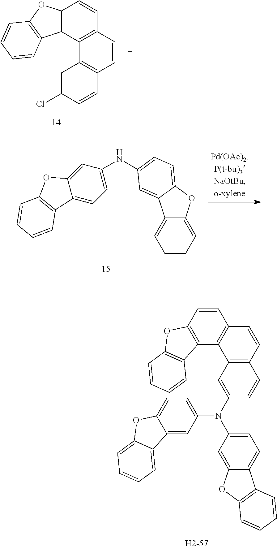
C12=C(C3=C(C=C1)C=CC1=C3C=C(Cl)C=C1)C1=C(O2)C=CC=C1.C1=C2C(=CC=C1)C1=CC(NC3=CC=C4C(=C3)OC3=C4C=CC=C3)=CC=C1O2.C12=C(C3=C(C=C1)C=CC1=C3C=C(N(C3=CC=C4C(=C3)OC3=C4C=CC=C3)C3=CC=C4C(=C3)C3=CC=CC=C3O4)C=C1)C1=C(O2)C=CC=C1
